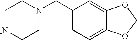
C1[-N]CCN(CC2=CC=C3C(=C2)OCO3)C1
